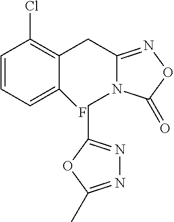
C1=CC=C(F)C(CC2=NOC(=O)N2CC2=NN=C(C)O2)=C1Cl
